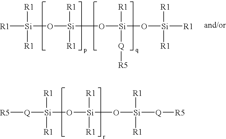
[R1][Si](O[Si]([R1])([R1])O[Si](O[Si]([R1])([R1])[R1])([R1])[Q][R5])([R1])[R1].[Q]([Si](O[Si]([R1])([R1])O[Si]([Q][R5])([R1])[R1])([R1])[R1])[R5]
